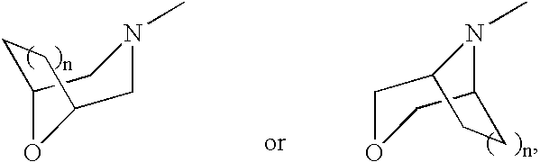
C12OC(CN(C)C1)CC2.C1OCC2N(C)C1CC2
